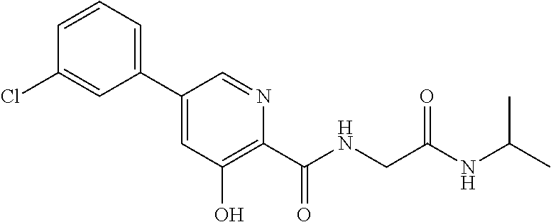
C1(C2=CC(O)=C(C(NCC(NC(C)C)=O)=O)N=C2)=CC=CC(Cl)=C1
